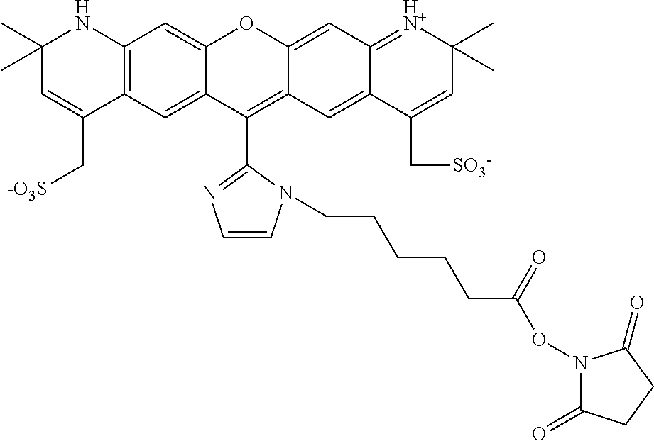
C12=CC3=C(C=C1C(C1=NC=CN1CCCCCC(ON1C(=O)CCC1=O)=O)=C1C(=CC4=[HN+]C(C)(C)C=C(C[SO3-])C4=C1)O2)C(C[-O3S])=CC(C)(C)N3
